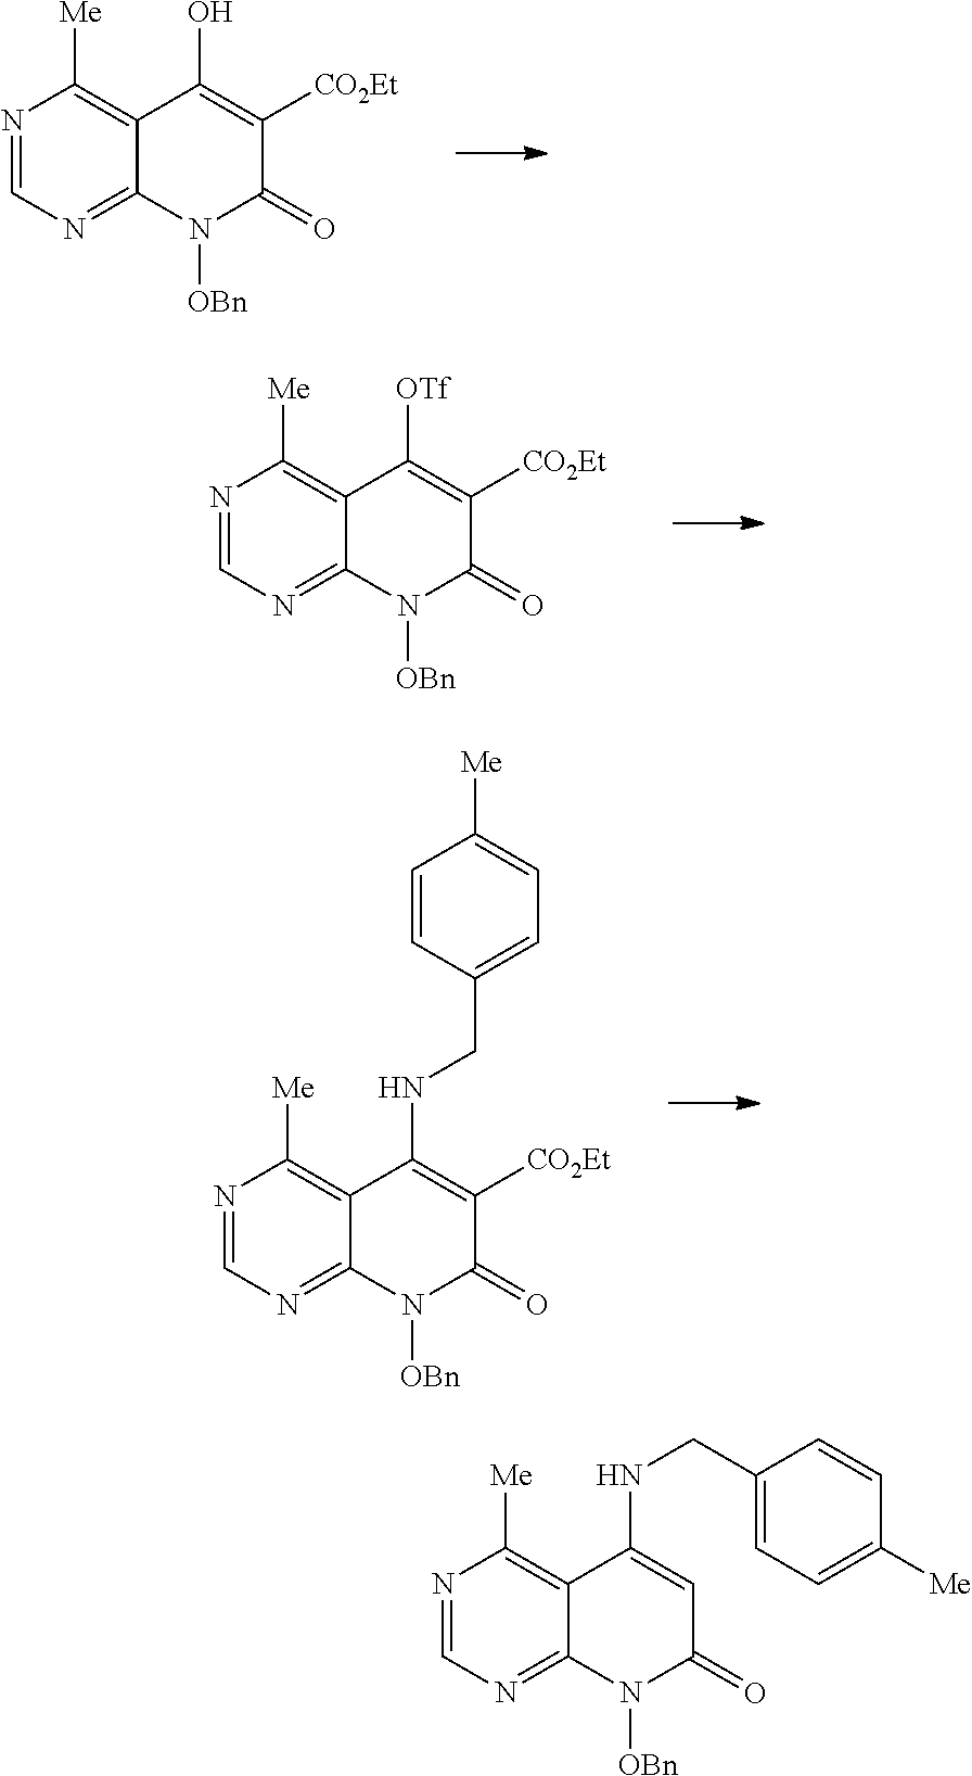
N1=CN=C2C(=C1[Me])C(O)=C([CO2Et])C(=O)N2[OBn].N1=CN=C2C(=C1[Me])C([OTf])=C([CO2Et])C(=O)N2[OBn].N1=CN=C2C(=C1[Me])C(NCC1=CC=C([Me])C=C1)=C([CO2Et])C(=O)N2[OBn].N1=CN=C2C(=C1[Me])C(NCC1=CC=C([Me])C=C1)=CC(=O)N2[OBn]
